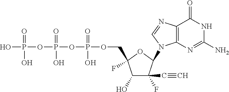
C1(O)C(F)(C#C)C(N2C3=C(C(=O)NC(N)=N3)N=C2)OC1(F)COP(OP(OP(O)(=O)O)(=O)O)(=O)O
